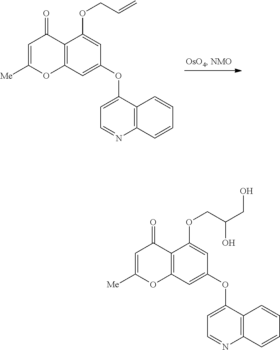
C12=C(C=C(OC3=CC=NC4=C3C=CC=C4)C=C1OCC=C)OC([Me])=CC2=O.C12=C(C=C(OC3=CC=NC4=C3C=CC=C4)C=C1OCC(O)CO)OC([Me])=CC2=O
